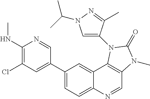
C1(NC)=C(Cl)C=C(C2=CC=C3C(=C2)C2=C(C=N3)N(C)C(=O)N2C2=CN(C(C)C)N=C2C)C=N1
